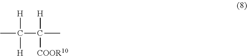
CC(C(C)([H])[COOR10])([H])[H]
